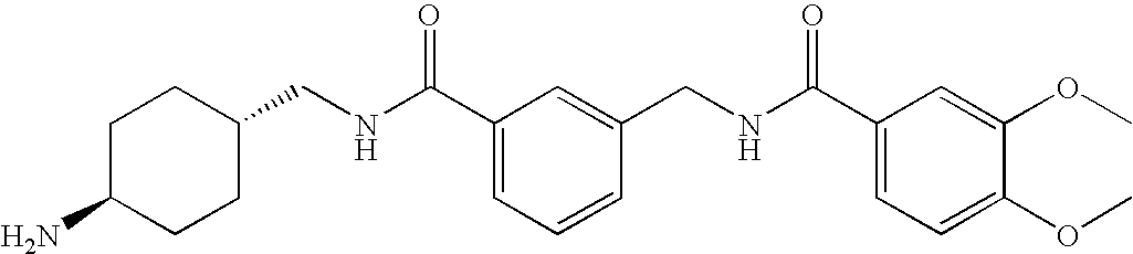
C(NC(C1=CC=CC(CNC(C2=CC=C(OC)C(OC)=C2)=O)=C1)=O)C1CCC(N)CC1
